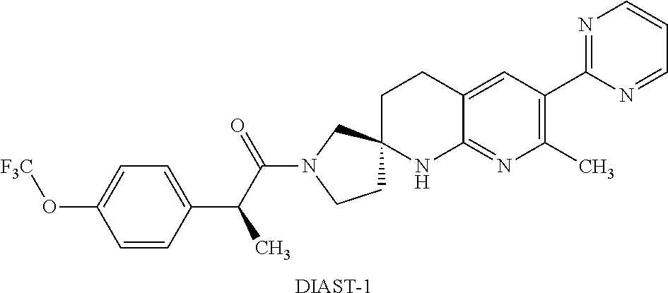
C1=CC(C(C(N2CCC3(C2)CCC2=CC(C4=NC=CC=N4)=C(C)N=C2N3)=O)C)=CC=C1O[F3C].[DIAST-1]
